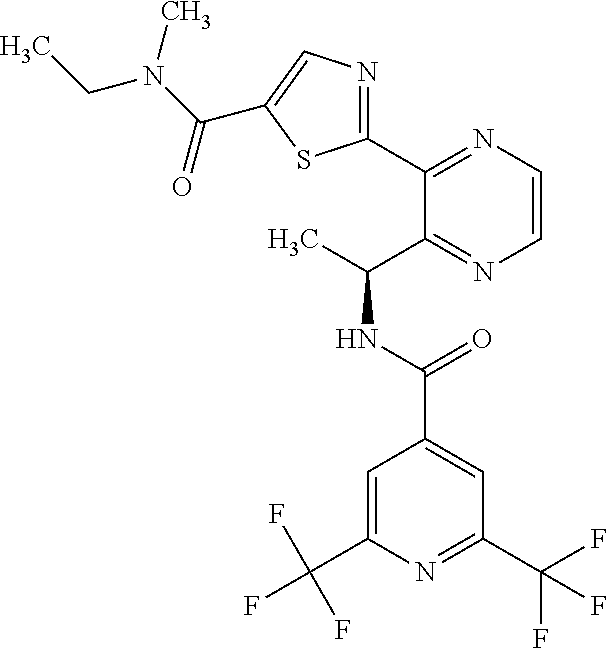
C1(C2=NC=CN=C2C(C)NC(C2=CC(C(F)(F)F)=NC(C(F)(F)F)=C2)=O)=NC=C(C(N(CC)C)=O)S1
